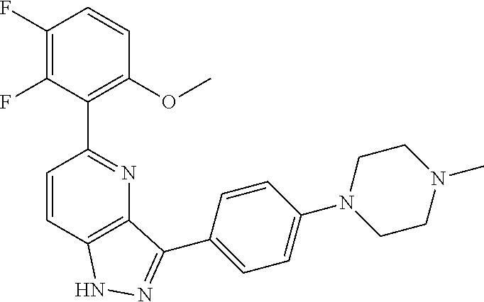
C1(F)=C(F)C(C2=NC3=C(C=C2)NN=C3C2=CC=C(N3CCN(C)CC3)C=C2)=C(OC)C=C1
